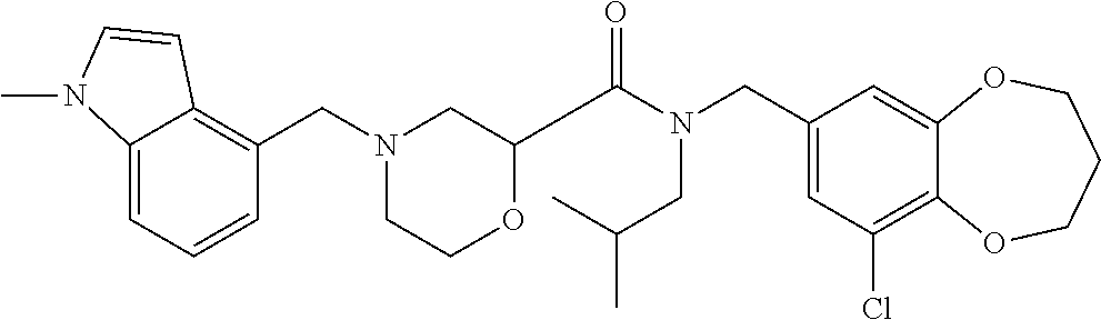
C1(CN(C(=O)C2OCCN(CC3=C4C(=CC=C3)N(C)C=C4)C2)CC(C)C)=CC(Cl)=C2C(=C1)OCCCO2
